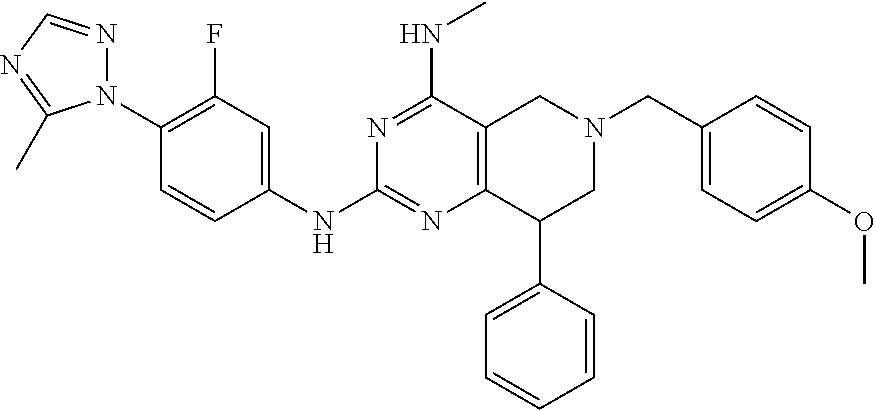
C1(N2N=CN=C2C)=C(F)C=C(NC2=NC3=C(C(NC)=N2)CN(CC2=CC=C(OC)C=C2)CC3C2=CC=CC=C2)C=C1
